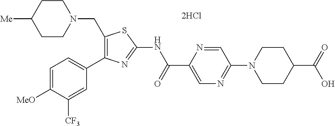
C1(CN2CCC([Me])CC2)=C(C2=CC=C([MeO])C([CF3])=C2)N=C(NC(C2=CN=C(N3CCC(C(=O)O)CC3)C=N2)=O)S1
